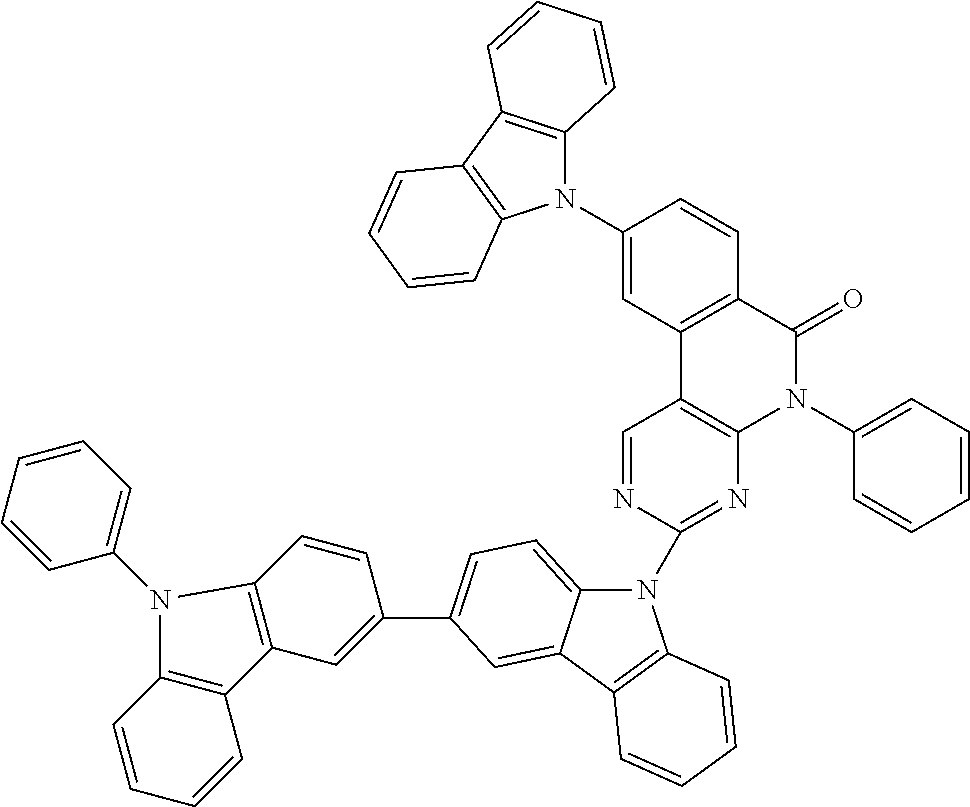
N1(C2=NC3=C(C=N2)C2=C(C(=O)N3C3=CC=CC=C3)C=CC(N3C4=C(C5=C3C=CC=C5)C=CC=C4)=C2)C2=CC=C(C3=CC4=C(C=C3)N(C3=CC=CC=C3)C3=C4C=CC=C3)C=C2C2=C1C=CC=C2
